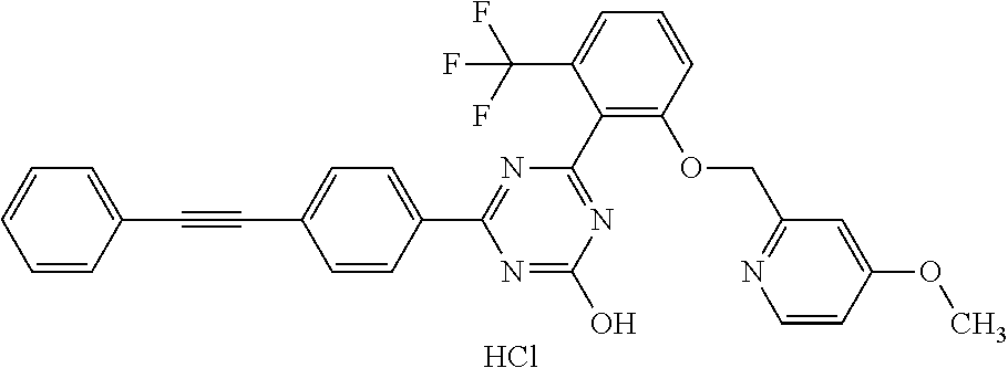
N1=C(C2=C(OCC3=NC=CC(OC)=C3)C=CC=C2C(F)(F)F)N=C(C2=CC=C(C#CC3=CC=CC=C3)C=C2)N=C1O.Cl
